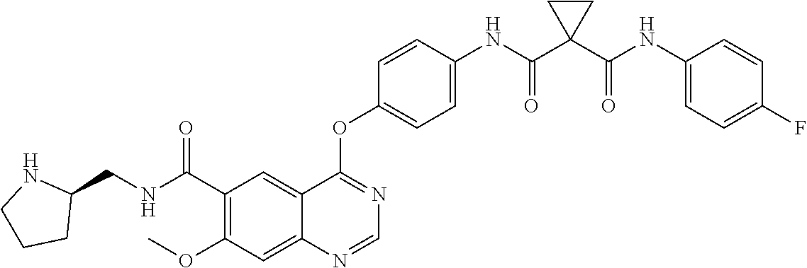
C12=CC(C(NCC3NCCC3)=O)=C(OC)C=C1N=CN=C2OC1=CC=C(NC(C2(C(NC3=CC=C(F)C=C3)=O)CC2)=O)C=C1
